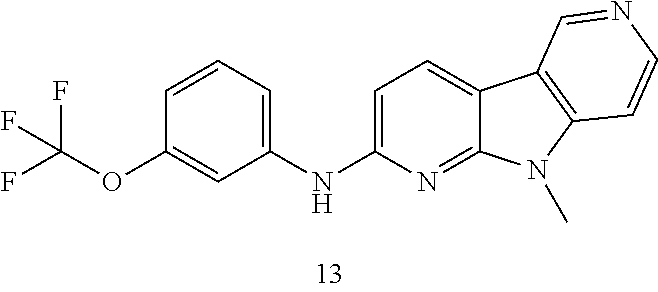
C1=C(NC2=CC=CC(OC(F)(F)F)=C2)N=C2C(=C1)C1=C(N2C)C=CN=C1
